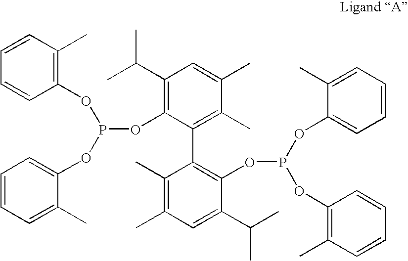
C1=CC(C)=C(OP(OC2=C(C(C)C)C=C(C)C(C)=C2C2=C(OP(OC3=CC=CC=C3C)OC3=C(C)C=CC=C3)C(C(C)C)=CC(C)=C2C)OC2=CC=CC=C2C)C=C1
